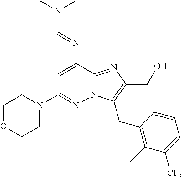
N12C(=NC(CO)=C1CC1=C(C)C([CF3])=CC=C1)C(N=CN(C)C)=CC(N1CCOCC1)=N2
